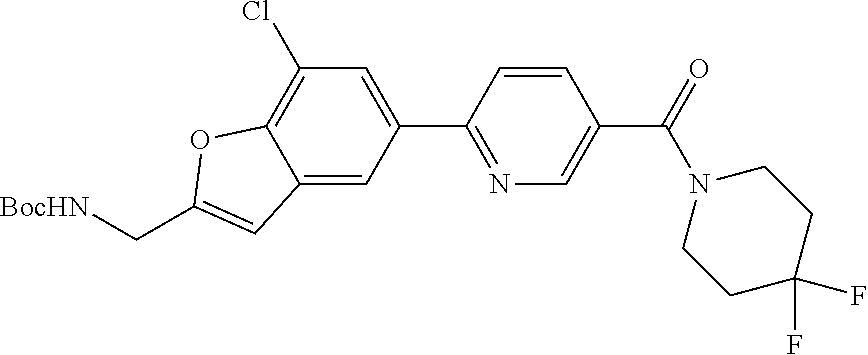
C1(C2=NC=C(C(=O)N3CCC(F)(F)CC3)C=C2)=CC(Cl)=C2C(=C1)C=C(C[BocHN])O2
